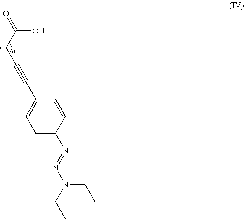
C1=C(N=NN(CC)CC)C=CC(C#CCC(=O)O)=C1
